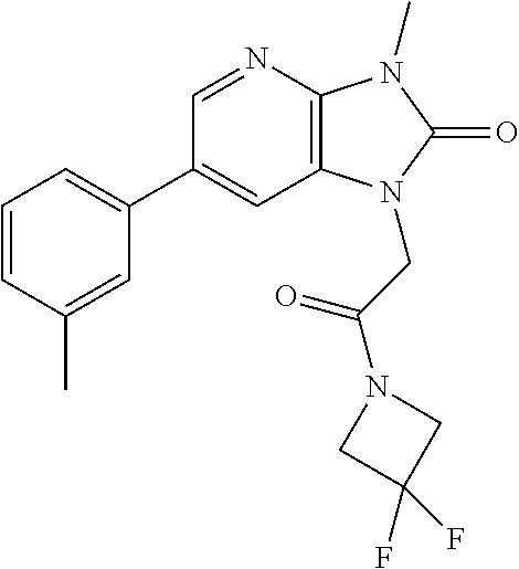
C12=C(N=CC(C3=CC=CC(C)=C3)=C1)N(C)C(=O)N2CC(N1CC(F)(F)C1)=O
